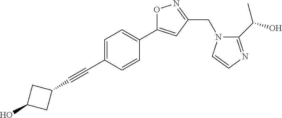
C1=C(C#CC2CC(O)C2)C=CC(C2=CC(CN3C(C(O)C)=NC=C3)=NO2)=C1
